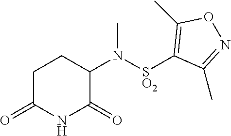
C1C(=O)NC(=O)C(N([SO2]C2=C(C)ON=C2C)C)C1
